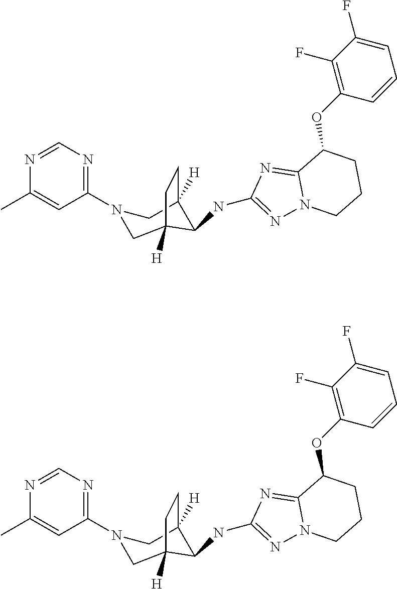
C1=NC(C)=CC(N2CC3([H])C(NC4=NN5C(=N4)C(OC4=C(F)C(F)=CC=C4)CCC5)C([H])(C2)CC3)=N1.C1=NC(C)=CC(N2CC3([H])C(NC4=NN5C(=N4)C(OC4=C(F)C(F)=CC=C4)CCC5)C([H])(C2)CC3)=N1
